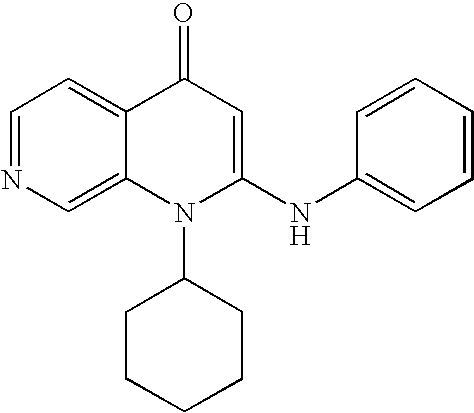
C1=NC=C2C(=C1)C(=O)C=C(NC1=CC=CC=C1)N2C1CCCCC1
